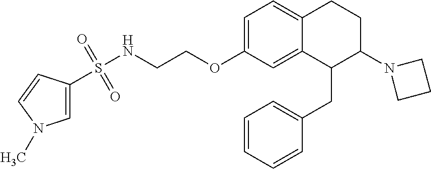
C1(CC2=CC=CC=C2)C(N2CCC2)CCC2=CC=C(OCCNS(=O)(=O)C3=CN(C)C=C3)C=C12
